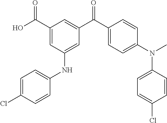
C1(C(O)=O)=CC(NC2=CC=C(Cl)C=C2)=CC(C(C2=CC=C(N(C)C3=CC=C(Cl)C=C3)C=C2)=O)=C1
